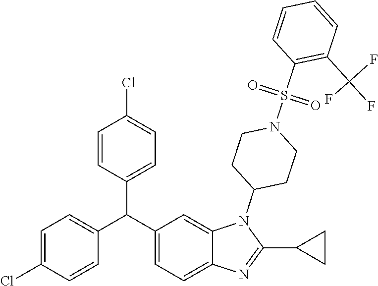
C1(C(C2=CC=C3C(=C2)N(C2CCN(S(C4=C(C(F)(F)F)C=CC=C4)(=O)=O)CC2)C(C2CC2)=N3)C2=CC=C(Cl)C=C2)=CC=C(Cl)C=C1
